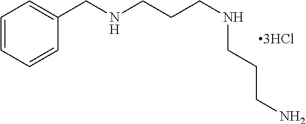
C1=CC=CC(CNCCCNCCCN)=C1
